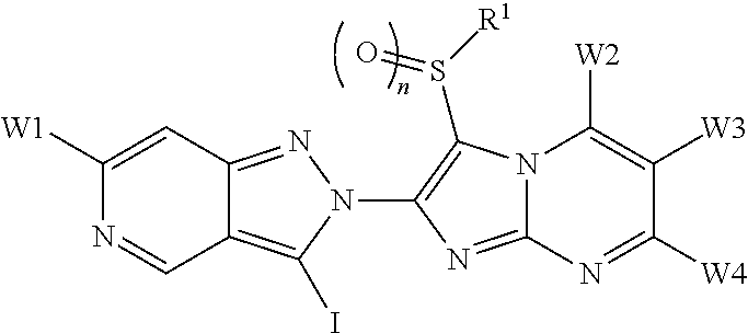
C12=C(I)N(C3=C(S([R1])=O)N4C(=N3)N=C([W4])C([W3])=C4[W2])N=C1C=C([W1])N=C2
